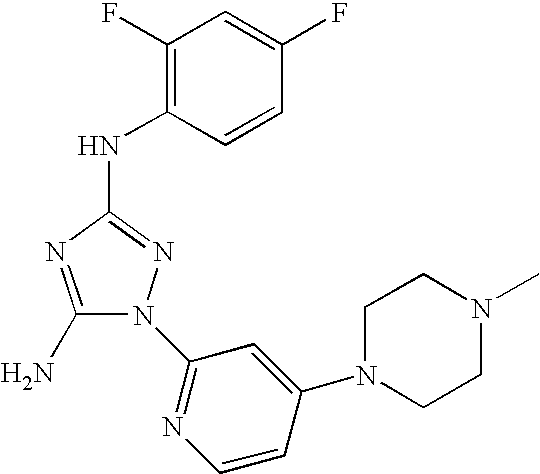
C1(N)=NC(NC2=C(F)C=C(F)C=C2)=NN1C1=NC=CC(N2CCN(C)CC2)=C1
